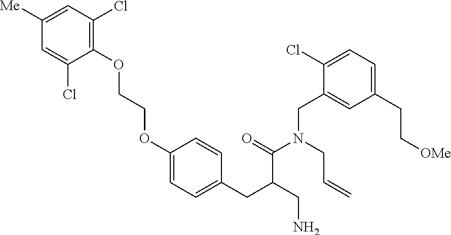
C1(OCCOC2=CC=C(CC(CN)C(=O)N(CC3=CC(CC[OMe])=CC=C3Cl)CC=C)C=C2)=C(Cl)C=C([Me])C=C1Cl
